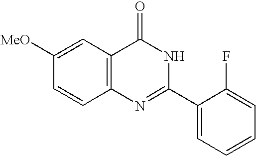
C1=CC=C(F)C(C2=NC3=C(C(=O)N2)C=C([MeO])C=C3)=C1
